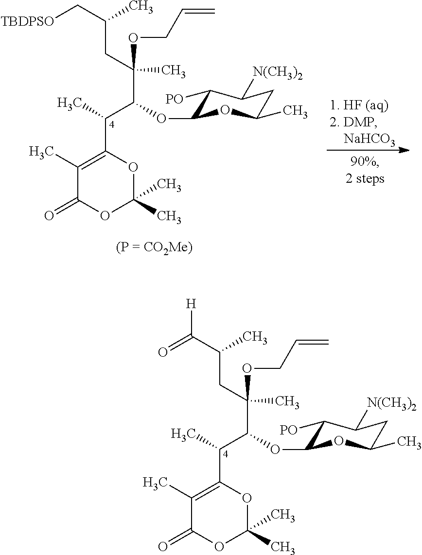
[TBDPSO]CC(C)CC(C(OC1C([PO])C([N(CH3)2])CC(C)O1)C(C)C1=C(C)C(=O)OC(C)(C)O1)(C)OCC=C.O=C(C(C)CC(C(OC1C([PO])C([N(CH3)2])CC(C)O1)C(C)C1=C(C)C(=O)OC(C)(C)O1)(C)OCC=C)[H]
